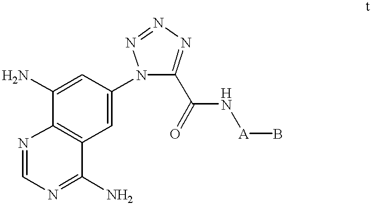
C1=C(N)C2=C(C=C1N1C(C(N[A]B)=O)=NN=N1)C(N)=NC=N2
